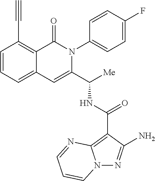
N(C(C1=CC2=CC=CC(C#C)=C2C(=O)N1C1=CC=C(F)C=C1)[Me])C(C1=C2N(N=C1N)C=CC=N2)=O
